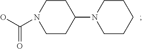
C1CC(N2CCCCC2)CCN1C(O)=O
